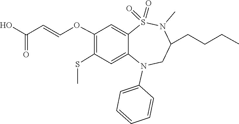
N1(C)C(CCCC)CN(C2=CC=CC=C2)C2=CC(SC)=C(OC=CC(O)=O)C=C2S1(=O)=O
